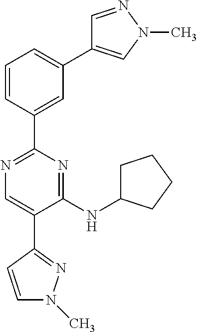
C1=CC(C2=NC=C(C3=NN(C)C=C3)C(NC3CCCC3)=N2)=CC(C2=CN(C)N=C2)=C1
